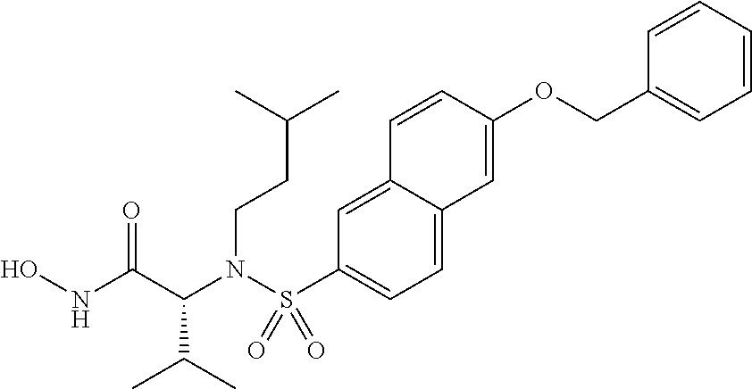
C(N(C(C(C)C)C(NO)=O)S(C1=CC=C2C(=C1)C=CC(OCC1=CC=CC=C1)=C2)(=O)=O)CC(C)C
